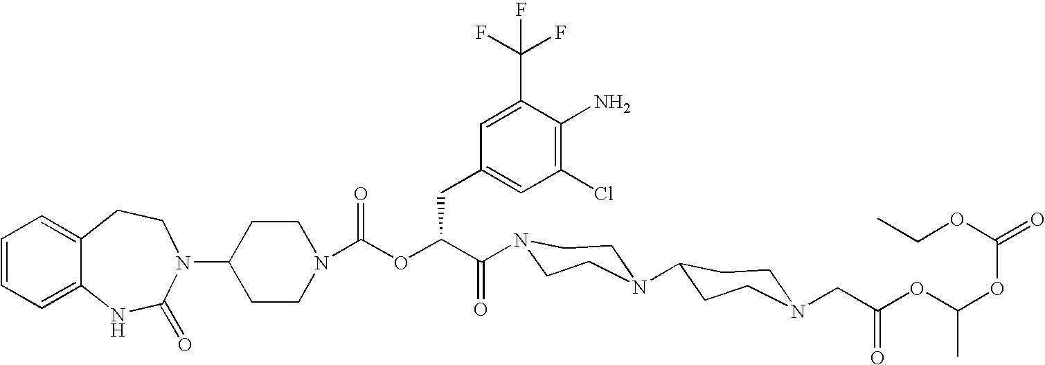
C12=CC=CC=C1NC(=O)N(C1CCN(C(OC(C(=O)N3CCN(C4CCN(CC(OC(OC(=O)OCC)C)=O)CC4)CC3)CC3=CC(Cl)=C(N)C(C(F)(F)F)=C3)=O)CC1)CC2
